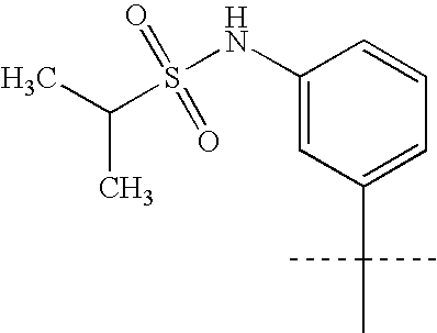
C1(NS(C(C)C)(=O)=O)=CC(C(C)(C)C)=CC=C1
